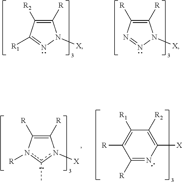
C1([R])=C([R2])C([R1])=NN1[X].C1([R])=C([R])N=NN1[X].C1([R])=C([R])n([R])c(C)n1[X].C1([R])=NC([X])=C([R2])C([R1])=C1[R]
